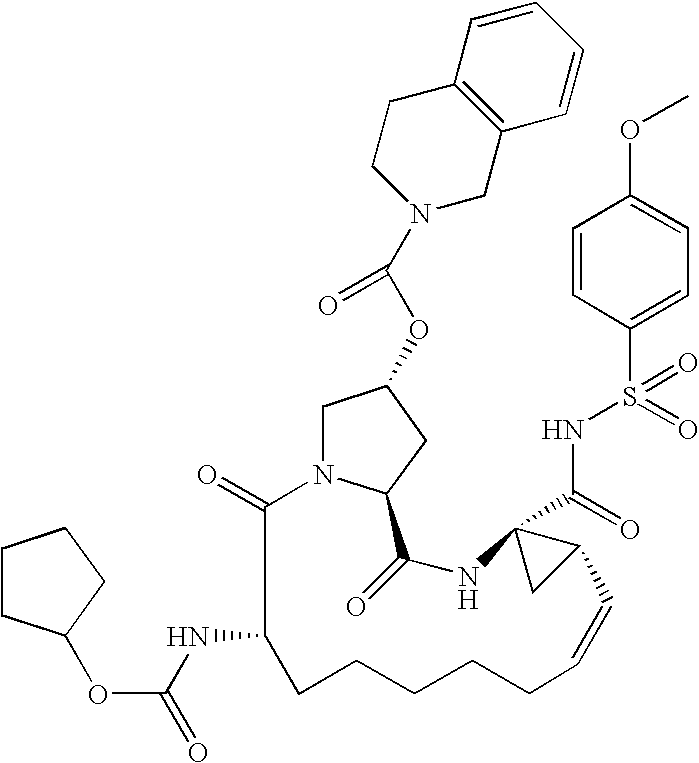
C1=CC2=C(C=C1)CN(C(OC1CN3C(=O)C(NC(=O)OC4CCCC4)CCCCCC=CC4C(C(NS(C5=CC=C(OC)C=C5)(=O)=O)=O)(NC(=O)C3C1)C4)=O)CC2
